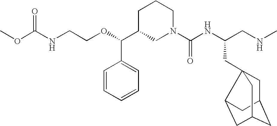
O=C(NCCOC(C1CN(C(NC(CNC)CC23CC4CC(CC2C4)C3)=O)CCC1)C1=CC=CC=C1)OC
